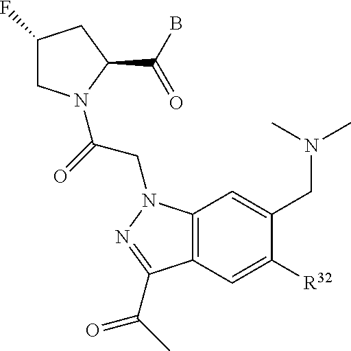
C1(F)CN(C(=O)CN2C3=C(C=C([R32])C(CN(C)C)=C3)C(C(=O)C)=N2)C(C(B)=O)C1
